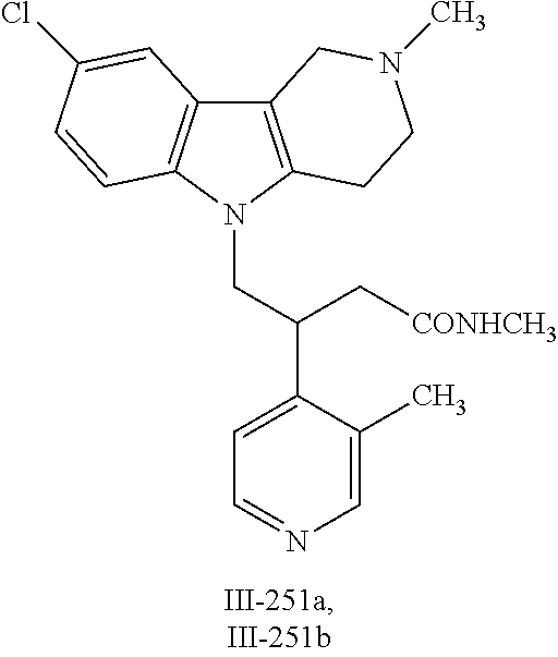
C12=C(N(CC(C3=CC=NC=C3C)C[CONHCH3])C3=C1C=C(Cl)C=C3)CCN(C)C2
